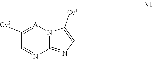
C1([Cy2])=[A]N2C(=NC=C2[Cy1])N=C1
